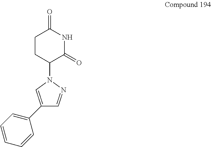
C1(C2=CC=CC=C2)=CN(C2C(=O)NC(=O)CC2)N=C1
